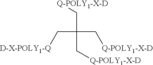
C(C(C[Q-POLY1-X-D])(C[Q-POLY1-X-D])C[D-X-POLY1-Q])[Q-POLY1-X-D]
